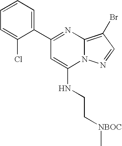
C1=CC=C(C2=NC3=C(Br)C=NN3C(NCC[NBOC]C)=C2)C(Cl)=C1
